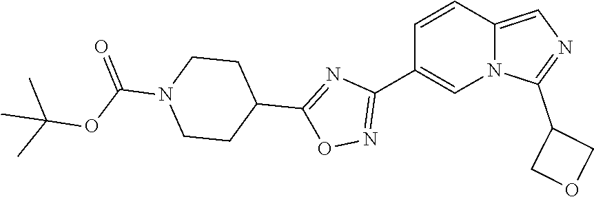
C1(C2=NOC(C3CCN(C(=O)OC(C)(C)C)CC3)=N2)=CN2C(=CN=C2C2COC2)C=C1
